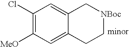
C1(Cl)=C([MeO])C=C2C(=C1)C[NBoc]CC2
